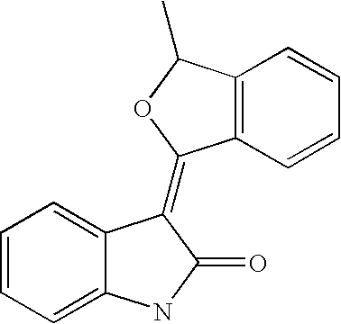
C1=CC=C2C(=C1)C(=C1C3=C(C(C)O1)C=CC=C3)C(=O)N2
